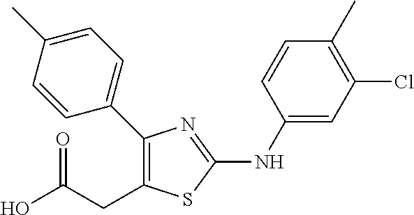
C1(C2=C(CC(O)=O)SC(NC3=CC(Cl)=C(C)C=C3)=N2)=CC=C(C)C=C1
